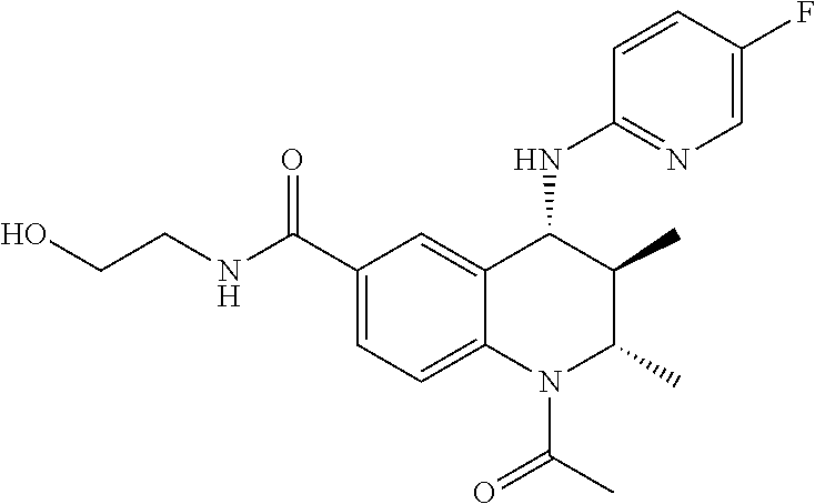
C1=CC(F)=CN=C1NC1C(C)C(C)N(C(=O)C)C2=CC=C(C(NCCO)=O)C=C12
